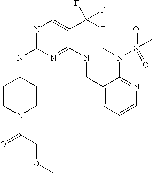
C1CC(NC2=NC=C(C(F)(F)F)C(NCC3=CC=CN=C3N(S(C)(=O)=O)C)=N2)CCN1C(=O)COC
